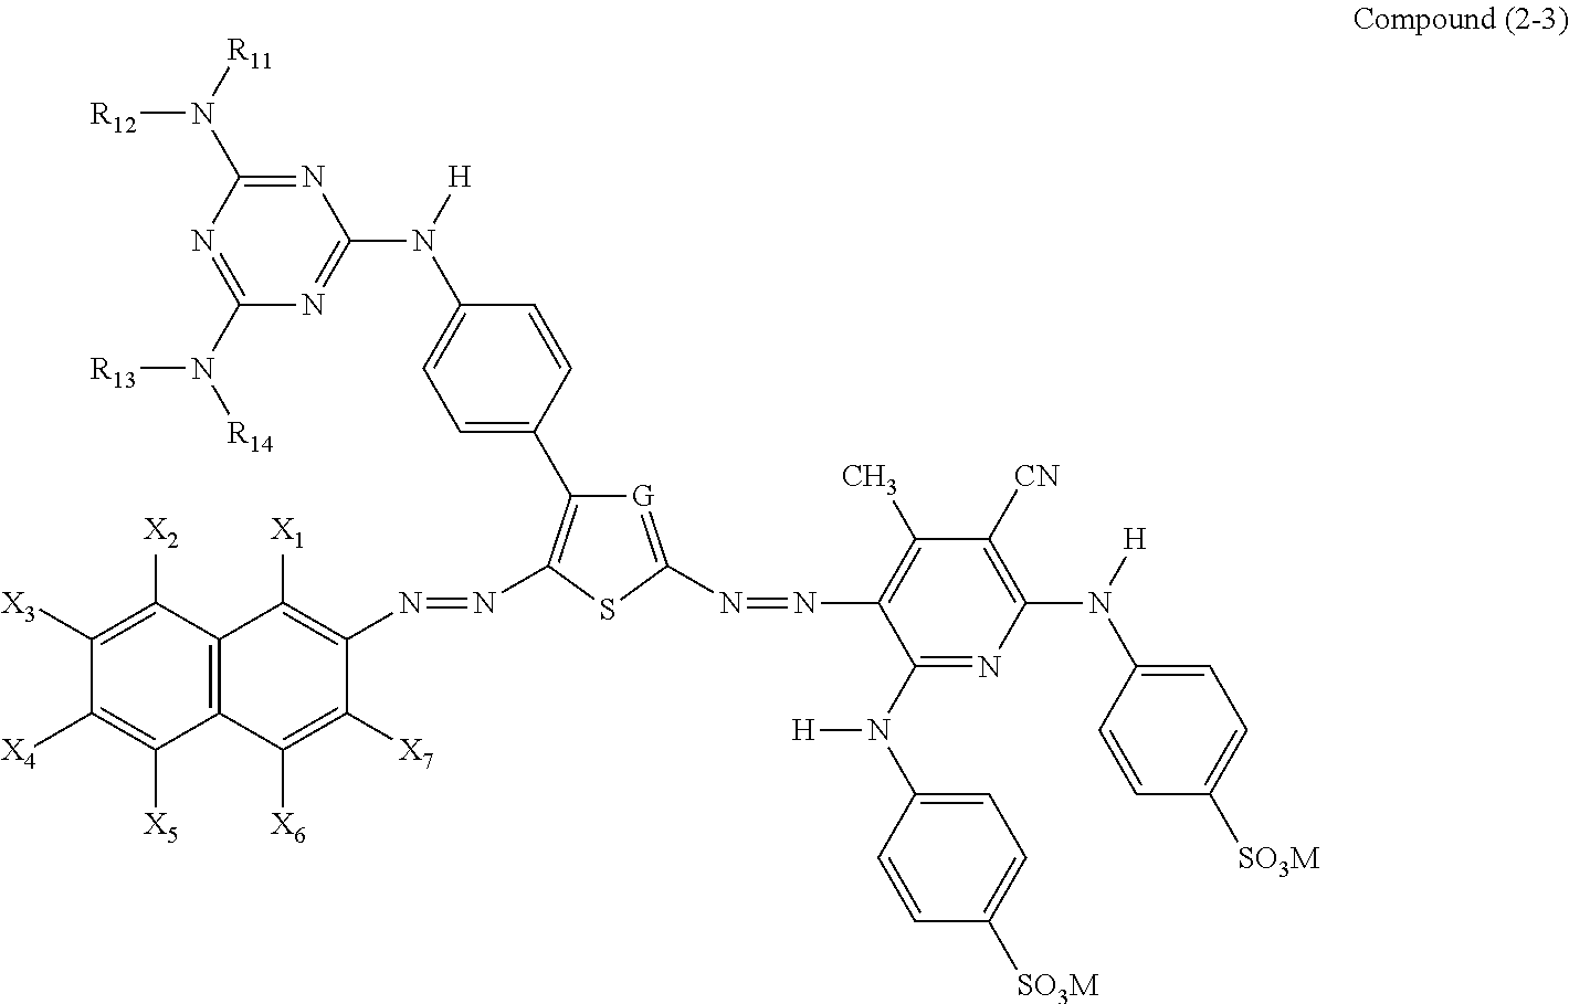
C1([X4])=C([X5])C2=C(C([X2])=C1[X3])C([X1])=C(N=NC1=C(C3=CC=C(N([H])C4=NC(N([R14])[R13])=NC(N([R11])[R12])=N4)C=C3)[G]=C(N=NC3=C(C)C([CN])=C(N([H])C4=CC=C([SO3M])C=C4)N=C3N([H])C3=CC=C([SO3M])C=C3)S1)C([X7])=C2[X6]
